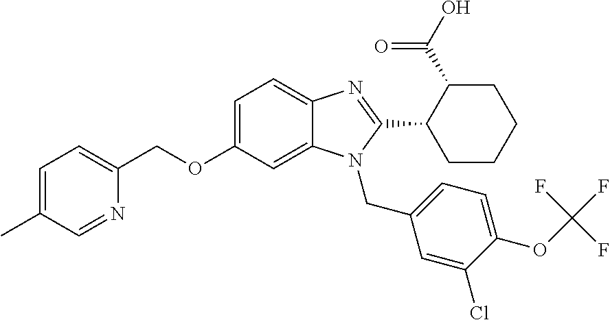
C1=C(C)C=NC(COC2=CC=C3C(=C2)N(CC2=CC=C(OC(F)(F)F)C(Cl)=C2)C(C2CCCCC2C(O)=O)=N3)=C1
